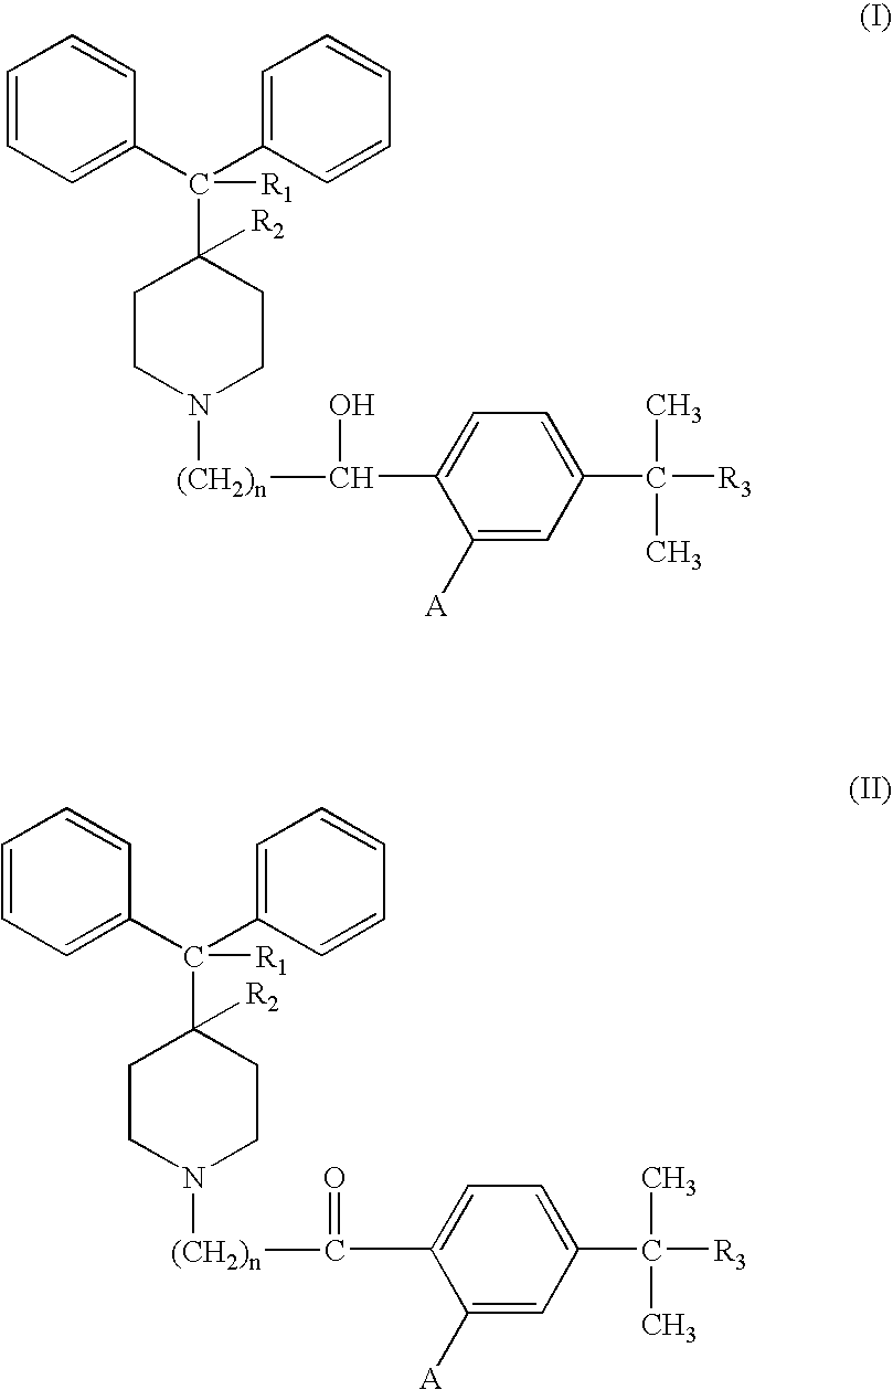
C1CN([(CH2)n]C(C2=CC=C(C([R3])(C)C)C=C2[A])=O)CCC1(C([R1])(C1=CC=CC=C1)C1=CC=CC=C1)[R2].C1CN([(CH2)n]C(C2=CC=C(C([R3])(C)C)C=C2[A])O)CCC1(C([R1])(C1=CC=CC=C1)C1=CC=CC=C1)[R2]
